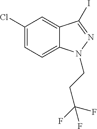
C1(Cl)=CC=C2C(=C1)C(I)=NN2CCC(F)(F)F
